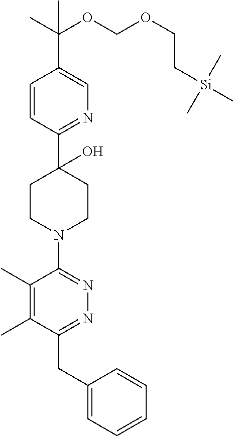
C1=CC(C2(O)CCN(C3=NN=C(CC4=CC=CC=C4)C(C)=C3C)CC2)=NC=C1C(C)(OCOCC[Si](C)(C)C)C
